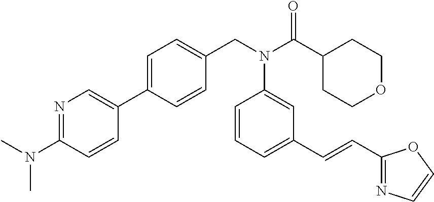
N1=C(N(C)C)C=CC(C2=CC=C(CN(C(C3CCOCC3)=O)C3=CC(C=CC4=NC=CO4)=CC=C3)C=C2)=C1
